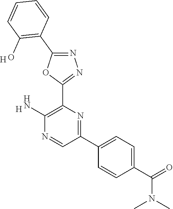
[H].C1(N)=C(C2=NN=C(C3=C(O)C=CC=C3)O2)N=C(C2=CC=C(C(=O)N(C)C)C=C2)C=N1.[H]
